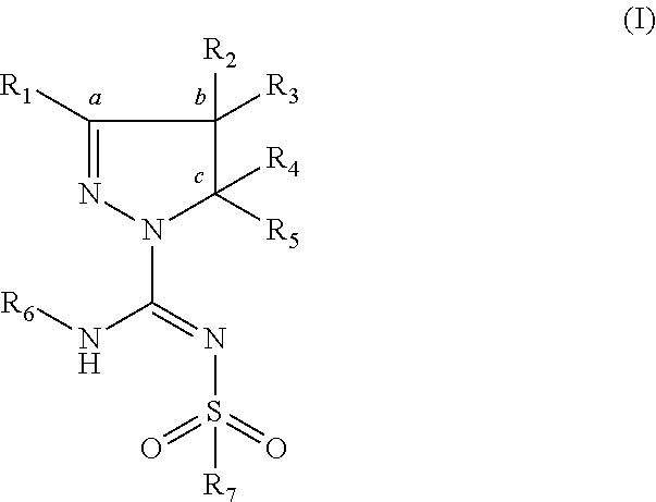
C(N1C([R4])([R5])C([R2])([R3])C([R1])=N1)(N[R6])=NS(=O)(=O)[R7]
